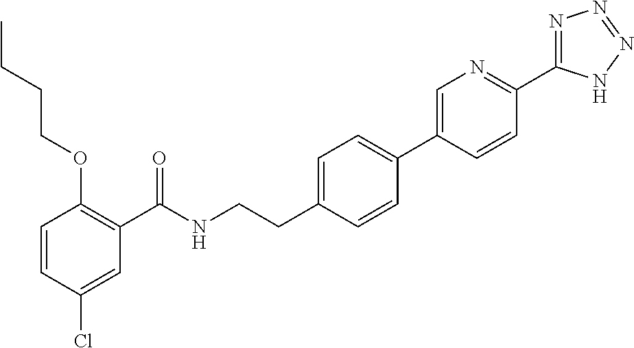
C1=CC(Cl)=CC(C(NCCC2=CC=C(C3=CN=C(C4=NN=NN4)C=C3)C=C2)=O)=C1OCCCC
